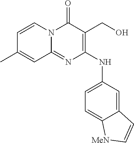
C1=CC(C)=CC2=NC(NC3=CC=C4C(=C3)C=C[MeN]4)=C(CO)C(=O)N12
